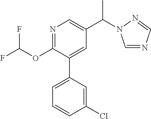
C1(OC(F)F)=NC=C(C(C)N2C=NC=N2)C=C1C1=CC=CC(Cl)=C1
